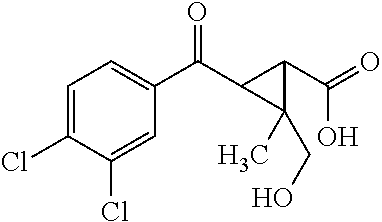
C1=C(Cl)C(Cl)=CC(C(C2C(C(O)=O)C2(CO)C)=O)=C1
